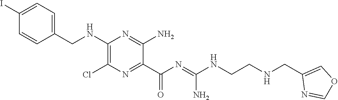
C1(CNC2=C(Cl)N=C(C(N=C(NCCNCC3=COC=N3)N)=O)C(N)=N2)=CC=C(I)C=C1
